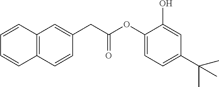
C1=CC2=C(C=C1)C=CC(CC(OC1=CC=C(C(C)(C)C)C=C1O)=O)=C2
